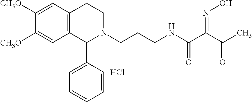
C12=C(C=C([CH3O])C([CH3O])=C1)CCN(CCCNC(C(C(C)=O)=NO)=O)C2C1=CC=CC=C1.Cl
